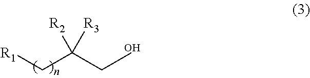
[R1]CC(CO)([R3])[R2]
